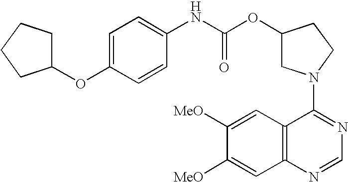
C1(N2CC(OC(NC3=CC=C(OC4CCCC4)C=C3)=O)CC2)=NC=NC2=C1C=C([MeO])C([MeO])=C2
